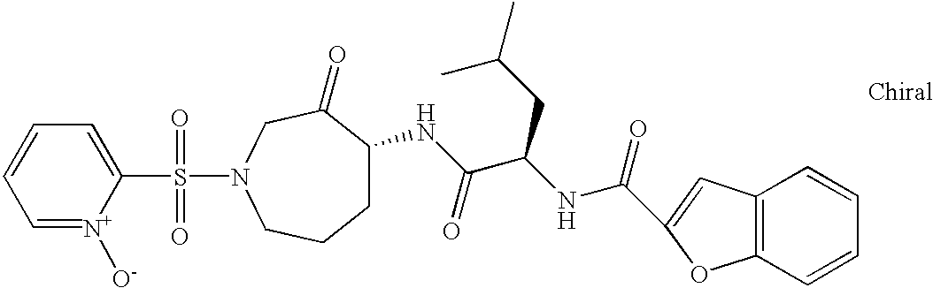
S(N1CC(=O)C(NC(C(NC(=O)C2=CC3=C(C=CC=C3)O2)CC(C)C)=O)CCC1)(C1=CC=CC=[N+]1[O-])(=O)=O
